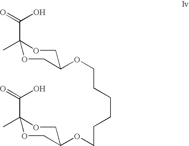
C1(OCCCCCCOC2COC(C)(C(=O)O)OC2)COC(C)(C(=O)O)OC1
